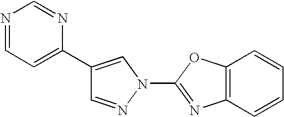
C1=NN(C2=NC3=C(O2)C=CC=C3)C=C1C1=CC=NC=N1
